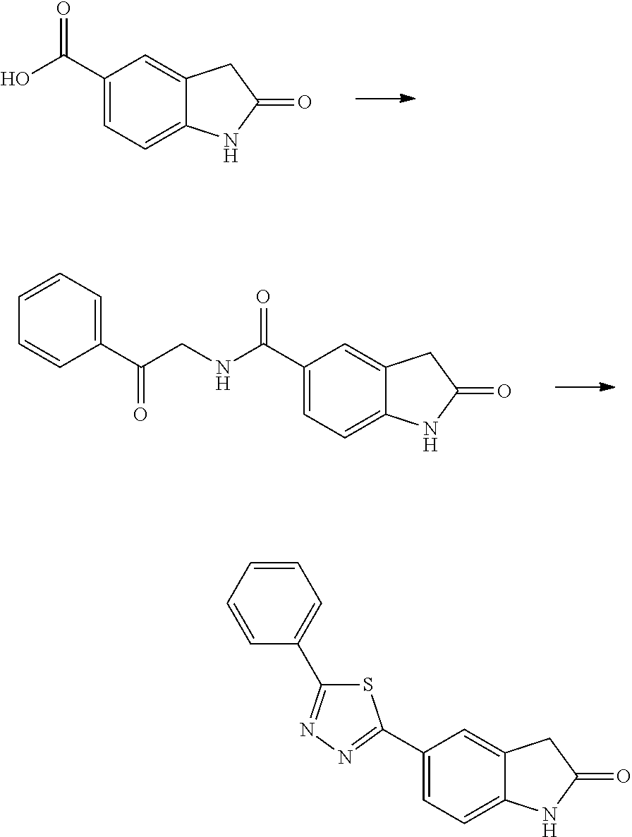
O=C(C1=CC=C2C(=C1)CC(=O)N2)O.O=C(C1=CC=C2C(=C1)CC(=O)N2)NCC(C1=CC=CC=C1)=O.C1=C(C2=NN=C(C3=CC=CC=C3)S2)C=C2C(=C1)NC(=O)C2
